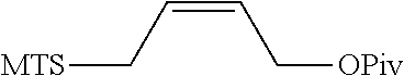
C(=CC[OPiv])C[MTS]
